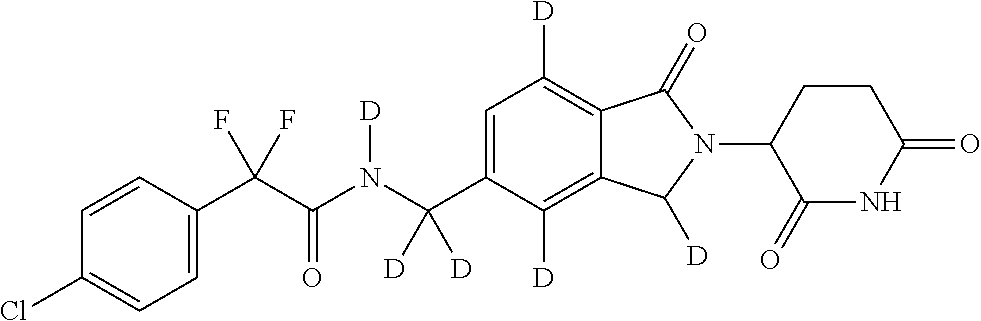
C1=CC(C(C(N(C(C2=CC([D])=C3C(=C2[D])C([D])N(C2C(=O)NC(=O)CC2)C3=O)([D])[D])[D])=O)(F)F)=CC=C1Cl
